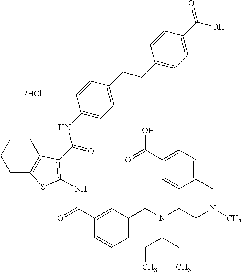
C1(C(=O)NC2=C(C(=O)NC3=CC=C(CCC4=CC=C(C(=O)O)C=C4)C=C3)C3=C(CCCC3)S2)=CC(CN(CCN(CC2=CC=C(C(O)=O)C=C2)C)C(CC)CC)=CC=C1.[2HCl]
